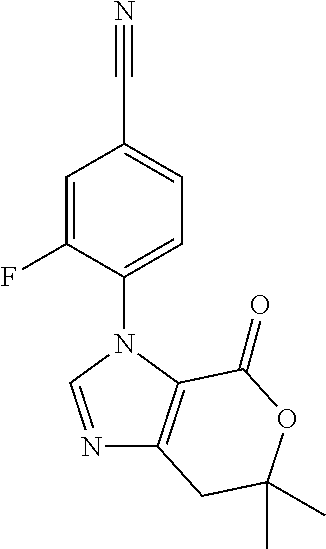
C1(N2C=NC3=C2C(=O)OC(C)(C)C3)=CC=C(C#N)C=C1F
